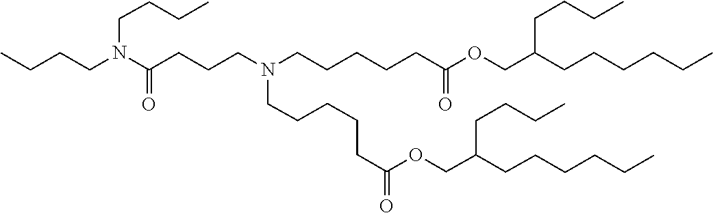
C(C(=O)OCC(CCCCCC)CCCC)CCCCN(CCCCCC(OCC(CCCCCC)CCCC)=O)CCCC(N(CCCC)CCCC)=O
